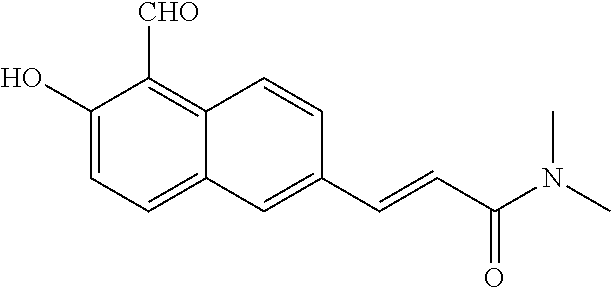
C1(O)=CC=C2C(=C1[CHO])C=CC(C=CC(N(C)C)=O)=C2
